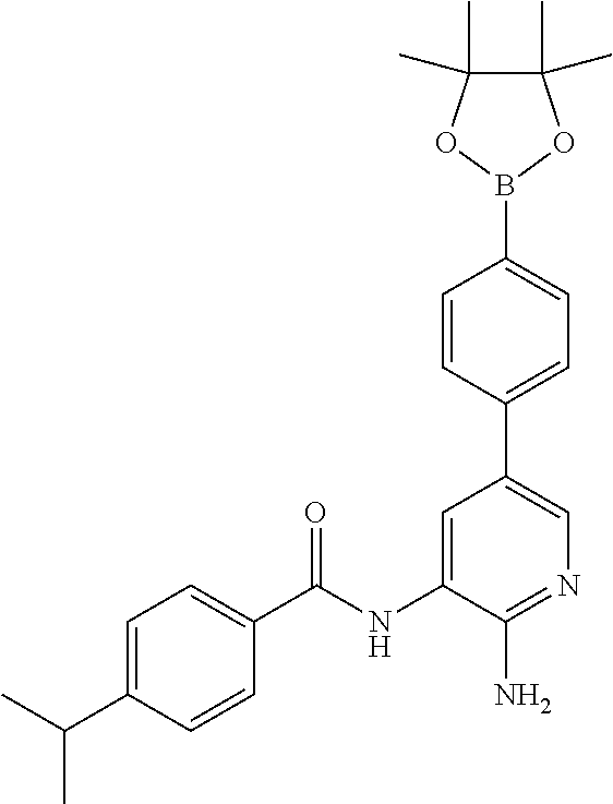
C1=C(C(C)C)C=CC(C(NC2=CC(C3=CC=C(B4OC(C)(C)C(C)(C)O4)C=C3)=CN=C2N)=O)=C1
